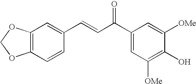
C1(C(C=CC2=CC3=C(C=C2)OCO3)=O)=CC([OMe])=C(O)C([OMe])=C1
